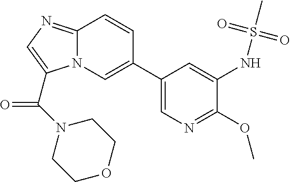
N12C(=NC=C1C(=O)N1CCOCC1)C=CC(C1=CN=C(OC)C(NS(C)(=O)=O)=C1)=C2
